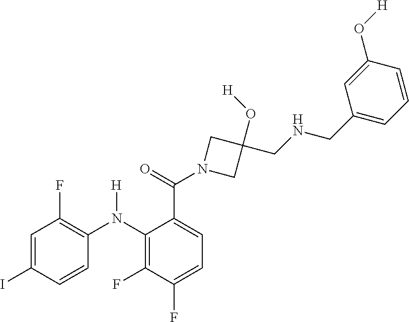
C1=C(I)C=CC(N(C2=C(F)C(F)=CC=C2C(=O)N2CC(O[H])(CNCC3=CC=CC(O[H])=C3)C2)[H])=C1F
